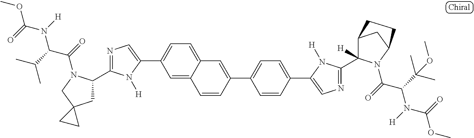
C1=C2C(=CC=C1C1=CN=C(C3CC4(CN3C(=O)C(C(C)C)N([H])C(=O)OC)CC4)N1[H])C=C(C1=CC=C(C3=CN=C(C4([H])C5CC(N4C(=O)C(C(C)(C)OC)N([H])C(=O)OC)CC5)N3[H])C=C1)C=C2
